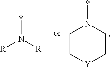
[R]N([R])*.C1C[Y]CCN1*
